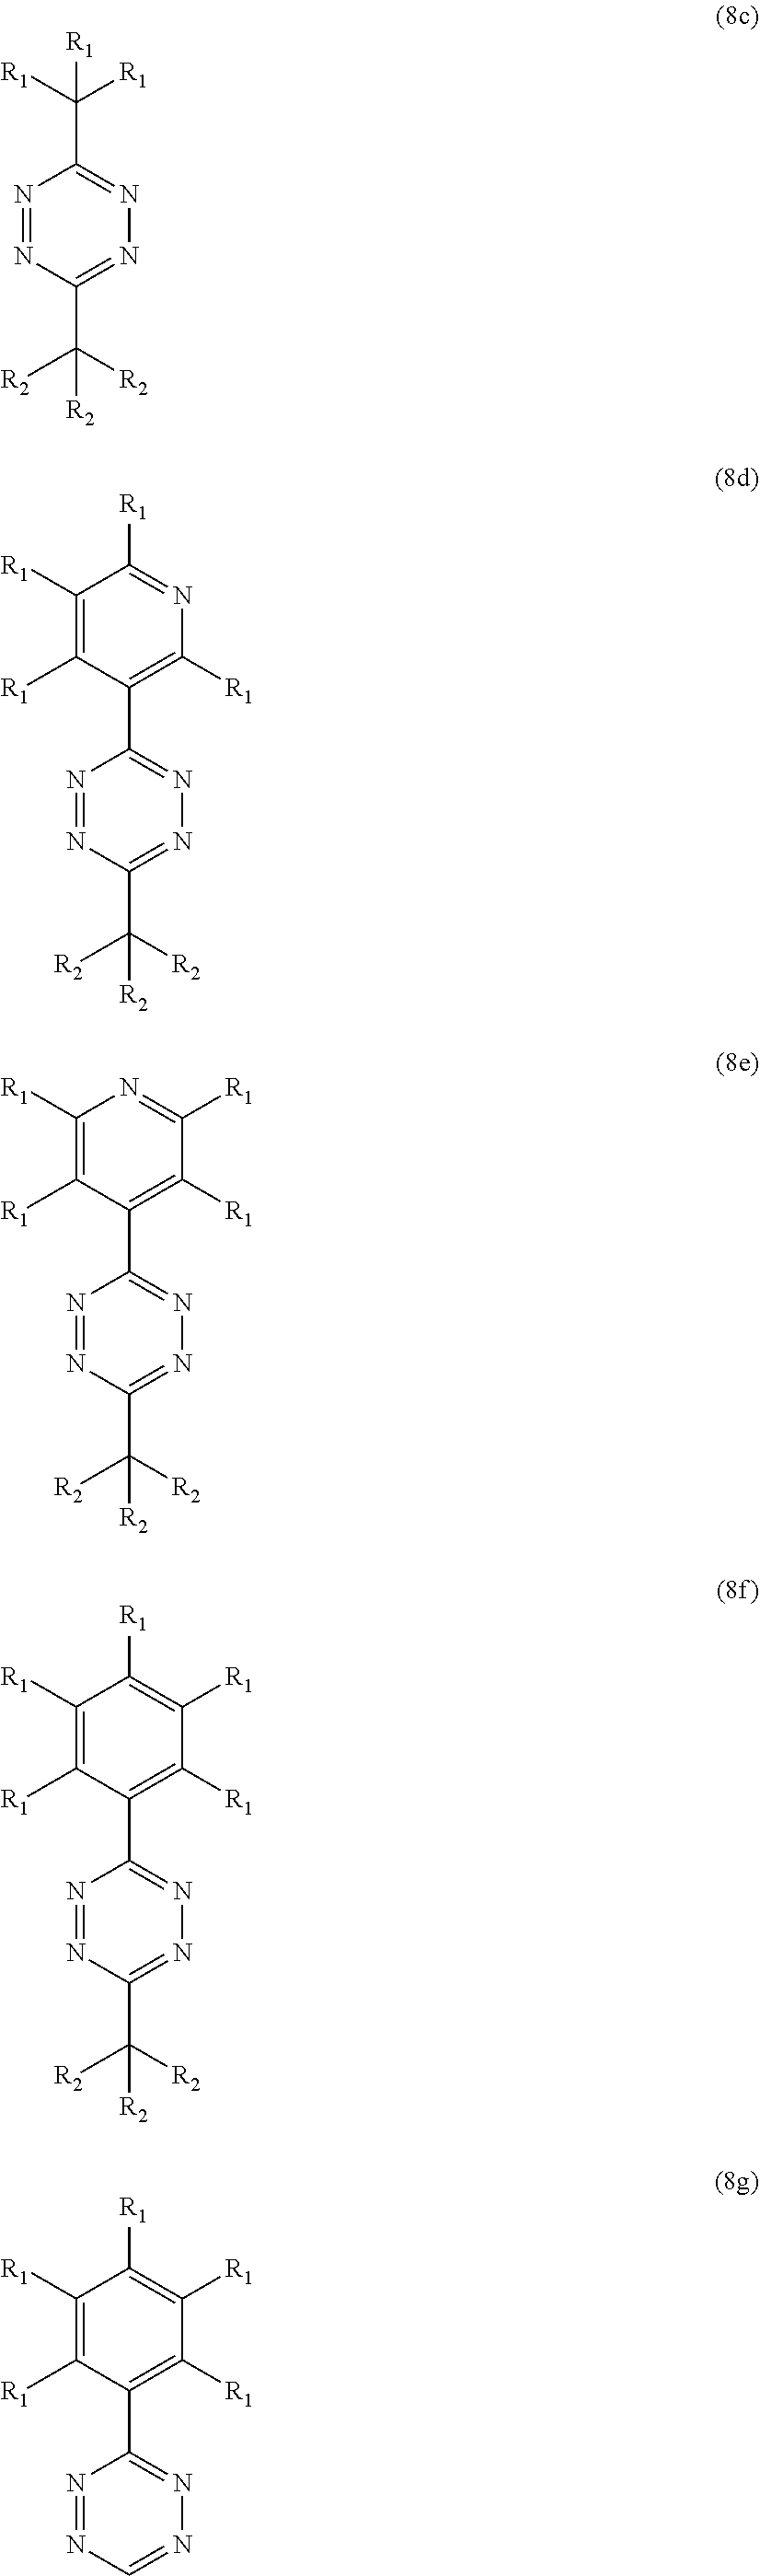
N1=NC(C([R2])([R2])[R2])=NN=C1C([R1])([R1])[R1].N1=NC(C([R2])([R2])[R2])=NN=C1C1=C([R1])N=C([R1])C([R1])=C1[R1].N1=NC(C([R2])([R2])[R2])=NN=C1C1=C([R1])C([R1])=NC([R1])=C1[R1].N1=NC(C([R2])([R2])[R2])=NN=C1C1=C([R1])C([R1])=C([R1])C([R1])=C1[R1].N1=NC=NN=C1C1=C([R1])C([R1])=C([R1])C([R1])=C1[R1]
